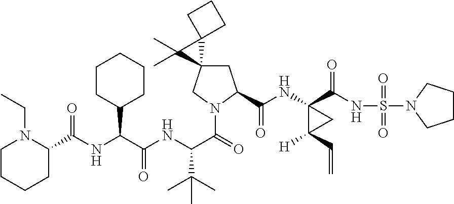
N(C(C(NC(C(=O)N1CC2(CC1C(=O)NC1(C(=O)NS(=O)(=O)N3CCCC3)C([H])(C=C)C1)C1(C2(C)C)CCC1)C(C)(C)C)=O)C1CCCCC1)C(=O)C1N(CC)CCCC1
